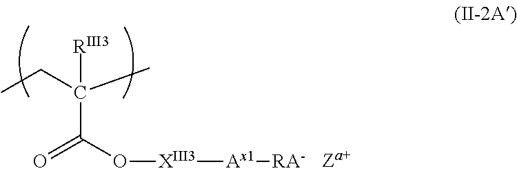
[RIII3]C(C(O[XIII3][Ax1][RA-])=O)(C)CC
